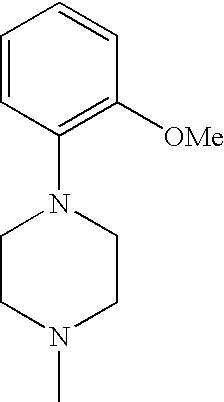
C1=CC(N2CCN(C)CC2)=C([OMe])C=C1
